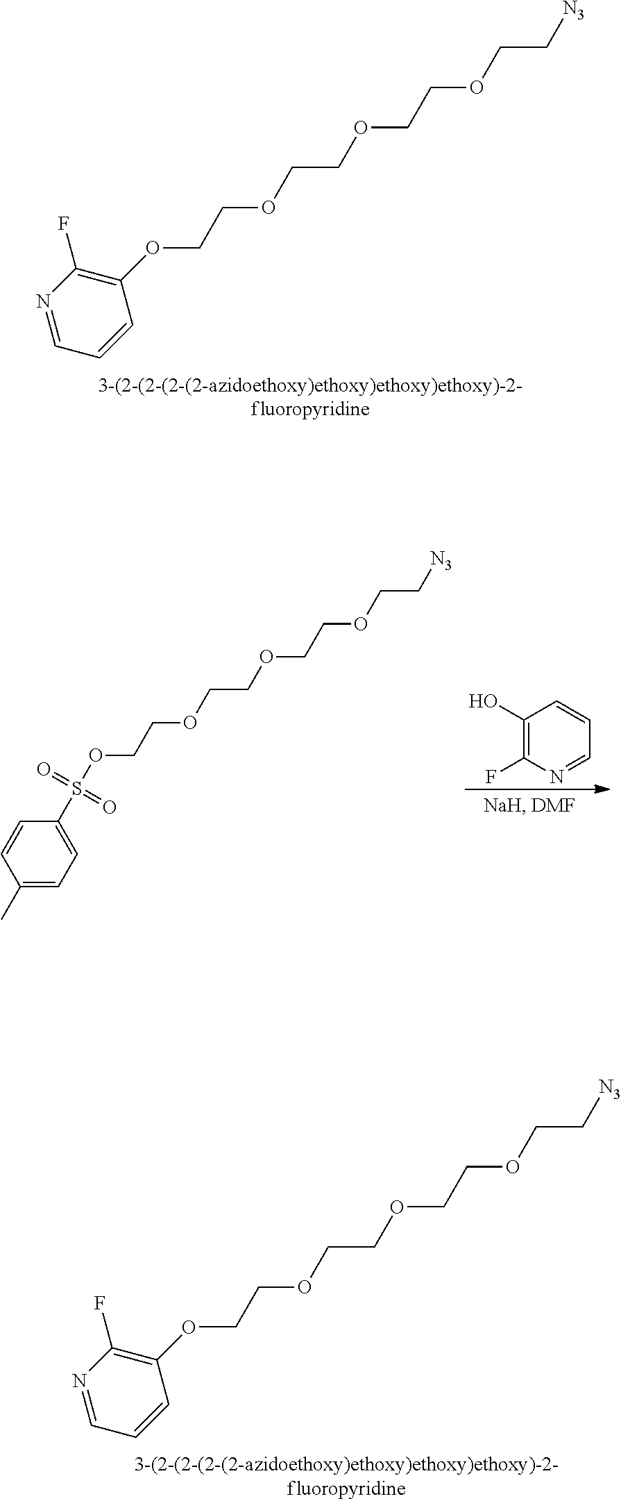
[N3]CCOCCOCCOCCOC1=C(F)N=CC=C1.[N3]CCOCCOCCOCCOC1=C(F)N=CC=C1.C1(O)=C(F)N=CC=C1.[N3]CCOCCOCCOCCOS(C1=CC=C(C)C=C1)(=O)=O
